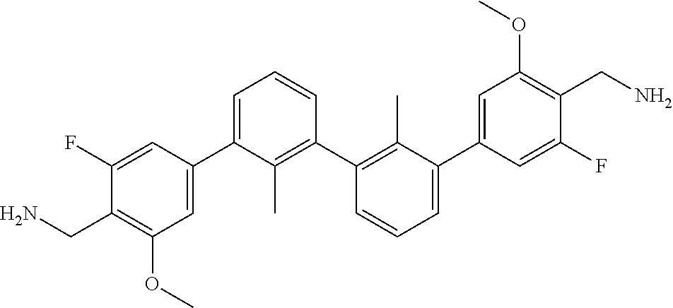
C1(C2=CC(OC)=C(CN)C(F)=C2)=CC=CC(C2=C(C)C(C3=CC(OC)=C(CN)C(F)=C3)=CC=C2)=C1C
